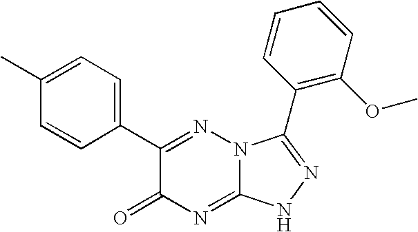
C1=CC(C2=NN3C(=NC2=O)NN=C3C2=C(OC)C=CC=C2)=CC=C1C
